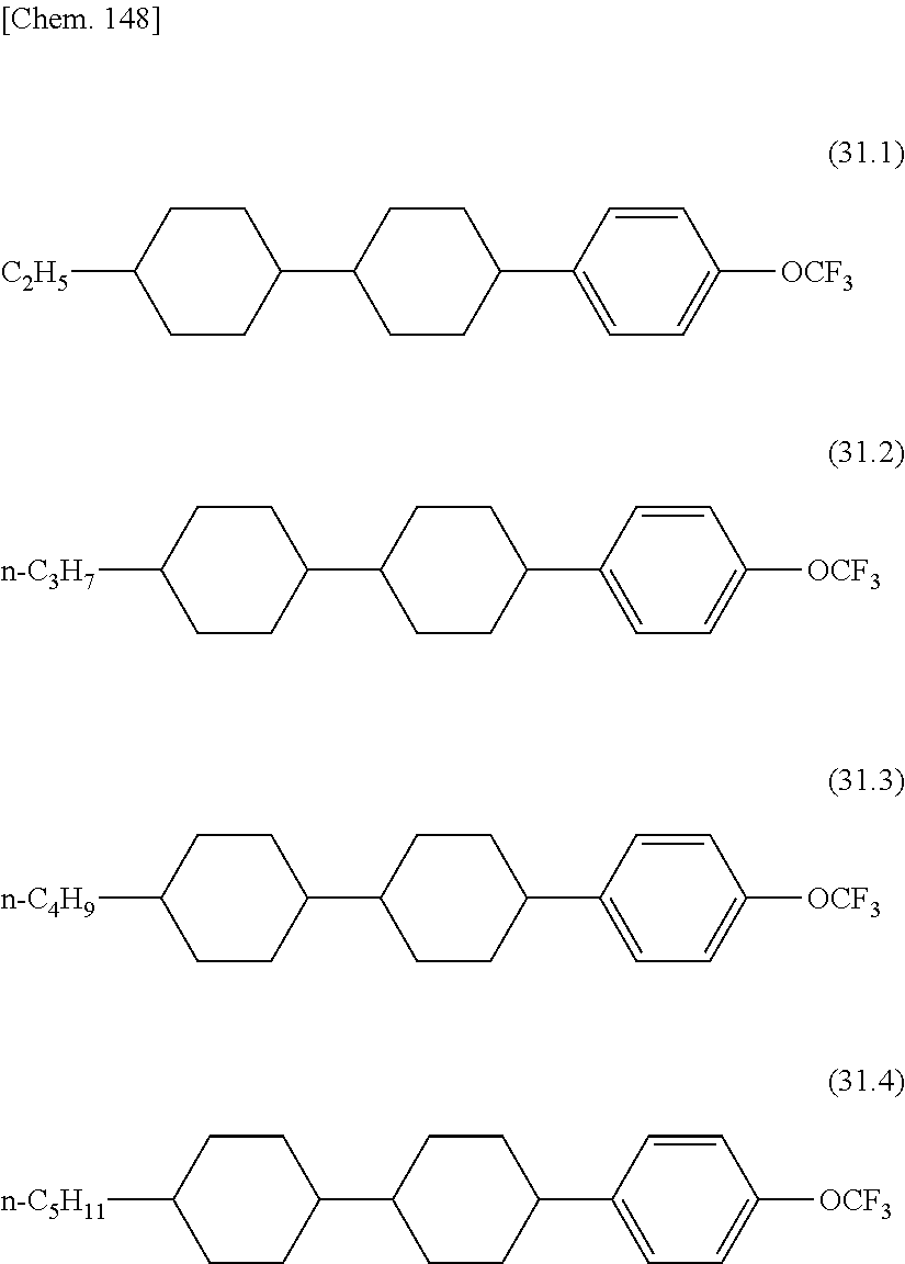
C1=CC(C2CCC(C3CCC([C2H5])CC3)CC2)=CC=C1[OCF3].C1=CC(C2CCC(C3CCC([n-C3H7])CC3)CC2)=CC=C1[OCF3].C1=CC(C2CCC(C3CCC([n-C4H9])CC3)CC2)=CC=C1[OCF3].C1=CC(C2CCC(C3CCC([n-C5H11])CC3)CC2)=CC=C1[OCF3]
